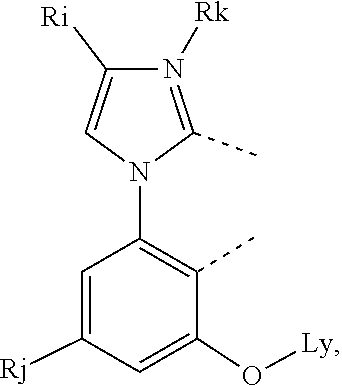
C1=C([Ri])N([Rk])=C(C)N1C1=C(C)C(O[Ly])=CC([Rj])=C1
